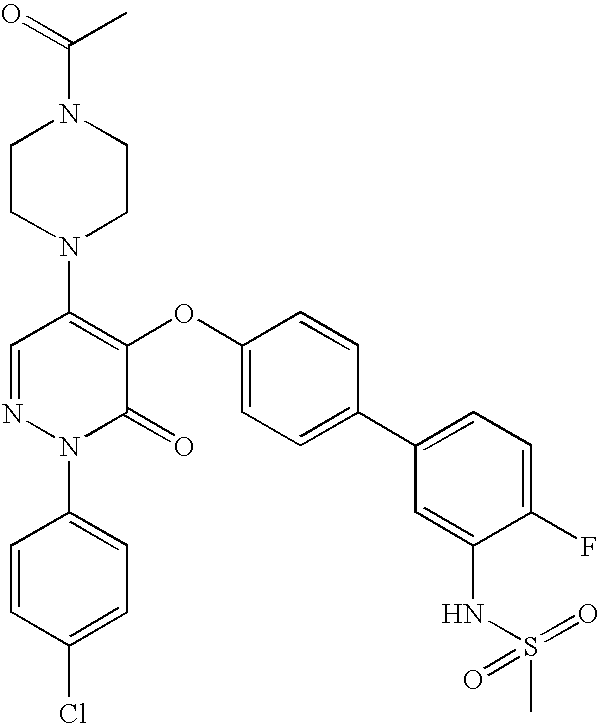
N1(C2=C(OC3=CC=C(C4=CC=C(F)C(NS(=O)(C)=O)=C4)C=C3)C(=O)N(C3=CC=C(Cl)C=C3)N=C2)CCN(C(C)=O)CC1
